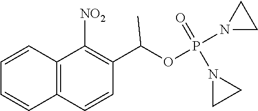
C12=C(C([NO2])=C(C(OP(=O)(N3CC3)N3CC3)C)C=C1)C=CC=C2
